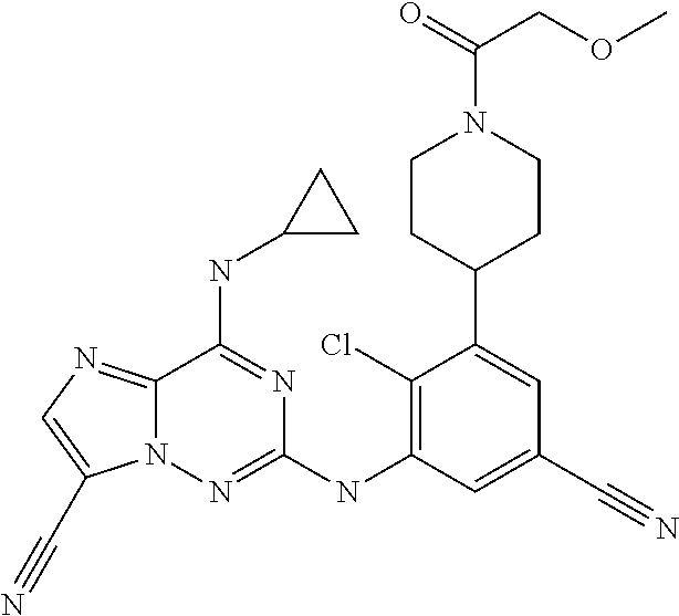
C12=NC=C(C#N)N1N=C(NC1=C(Cl)C(C3CCN(C(=O)COC)CC3)=CC(C#N)=C1)N=C2NC1CC1
